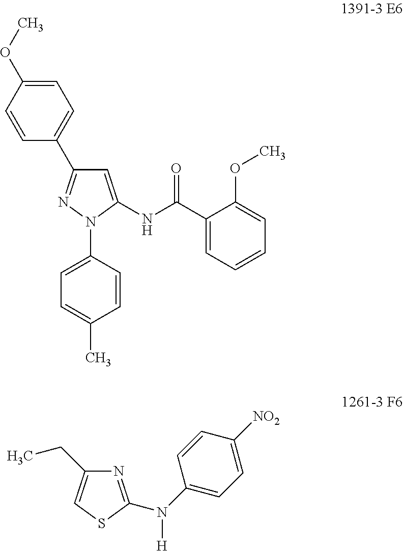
C1=C(NC(C2=CC=CC=C2OC)=O)N(C2=CC=C(C)C=C2)N=C1C1=CC=C(OC)C=C1.N1=C(N([H])C2=CC=C([NO2])C=C2)SC=C1CC
